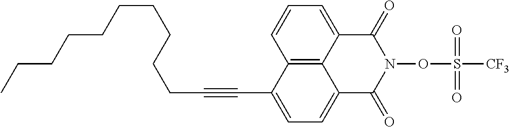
C12=C3C(=CC=C1)C(=O)N(OS([CF3])(=O)=O)C(=O)C3=CC=C2C#CCCCCCCCCCC
